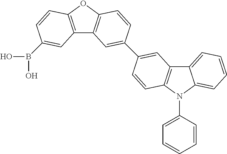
C12=C(OC3=C1C=C(C1=CC4=C(N(C5=CC=CC=C5)C5=CC=CC=C45)C=C1)C=C3)C=CC(B(O)O)=C2
